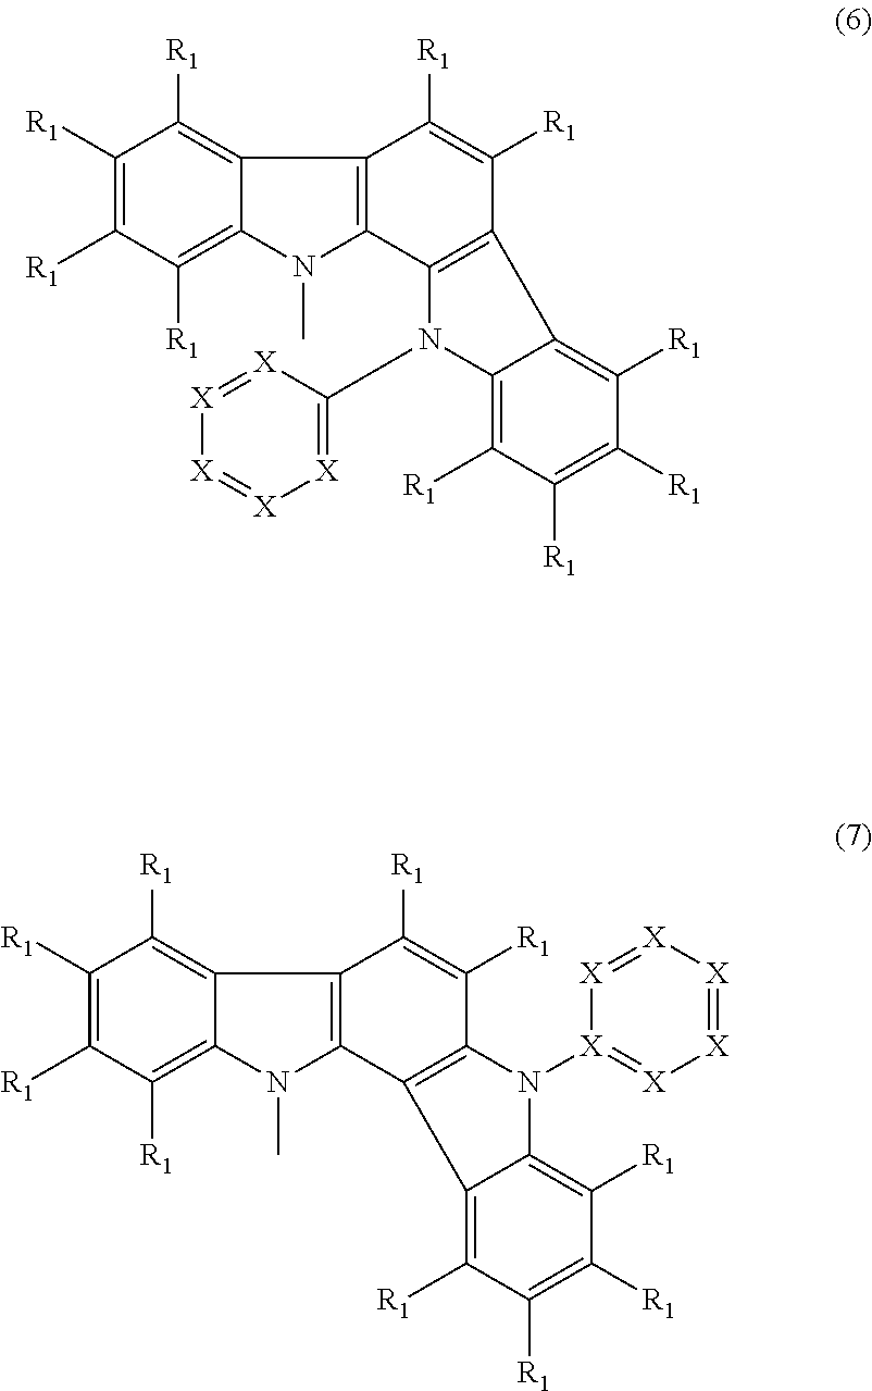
C1([R1])=C([R1])C([R1])=C2C3=C(N(C)C2=C1[R1])C1=C(C([R1])=C3[R1])C2=C([R1])C([R1])=C([R1])C([R1])=C2N1C1=[X][X]=[X][X]=[X]1.C1([R1])=C([R1])C([R1])=C2C3=C(C4=C(C([R1])=C3[R1])N([X]3=[X][X]=[X][X]=[X]3)C3=C([R1])C([R1])=C([R1])C([R1])=C34)N(C)C2=C1[R1]
